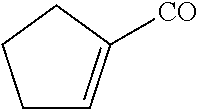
C1C=C([CO])CC1
